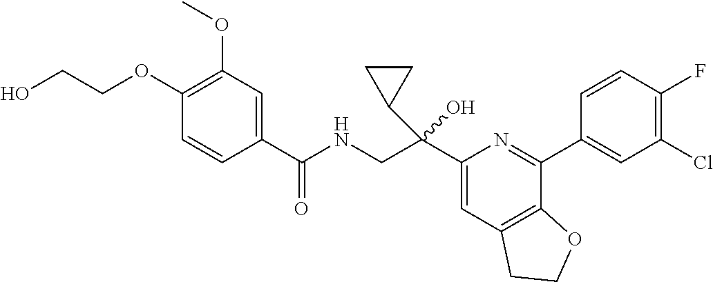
OCCOC1=C(OC)C=C(C(NCC(C2=CC3=C(C(C4=CC(Cl)=C(F)C=C4)=N2)OCC3)(C2CC2)O)=O)C=C1
